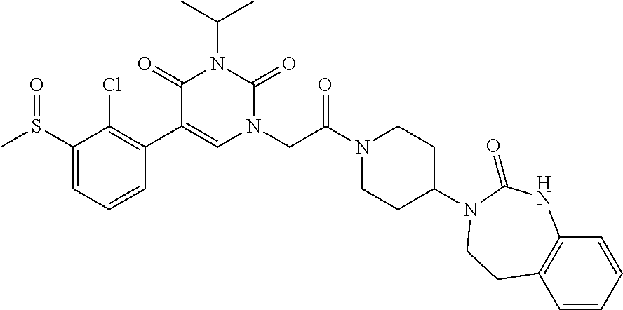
C1(S(C)=O)=CC=CC(C2=CN(CC(N3CCC(N4C(=O)NC5=C(C=CC=C5)CC4)CC3)=O)C(=O)N(C(C)C)C2=O)=C1Cl
